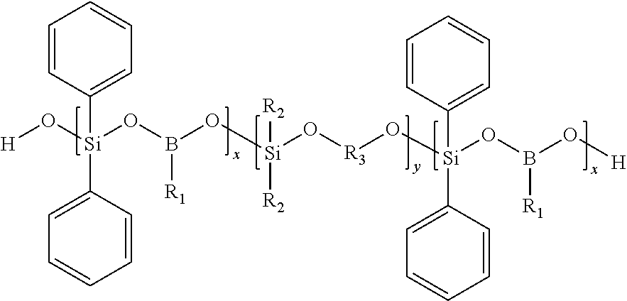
[H]O[Si](OB(O[Si](O[R3]O[Si](OB(O[H])[R1])(C1=CC=CC=C1)C1=CC=CC=C1)([R2])[R2])[R1])(C1=CC=CC=C1)C1=CC=CC=C1
